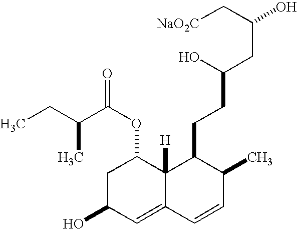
[NaO2C]CC(CC(O)CCC1C2([H])C(=CC(O)CC2OC(C(CC)C)=O)C=CC1C)O
